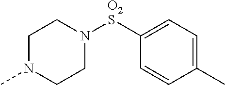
C1N(C)CCN([O2S]C2=CC=C(C)C=C2)C1
